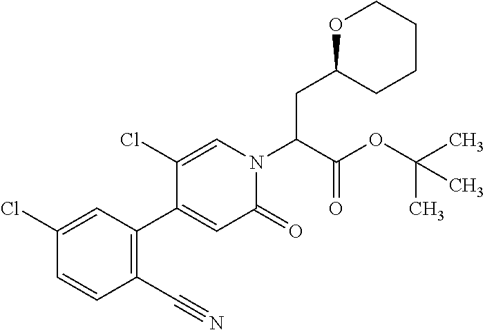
O1C(CC(N2C=C(Cl)C(C3=C(C#N)C=CC(Cl)=C3)=CC2=O)C(OC(C)(C)C)=O)CCCC1
